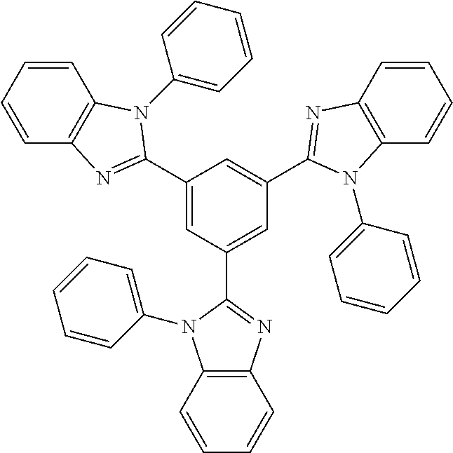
C1(C2=NC3=C(C=CC=C3)N2C2=CC=CC=C2)=CC(C2=NC3=C(C=CC=C3)N2C2=CC=CC=C2)=CC(C2=NC3=C(N2C2=CC=CC=C2)C=CC=C3)=C1
